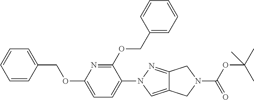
C1=CC(COC2=CC=C(N3C=C4C(=N3)CN(C(OC(C)(C)C)=O)C4)C(OCC3=CC=CC=C3)=N2)=CC=C1
